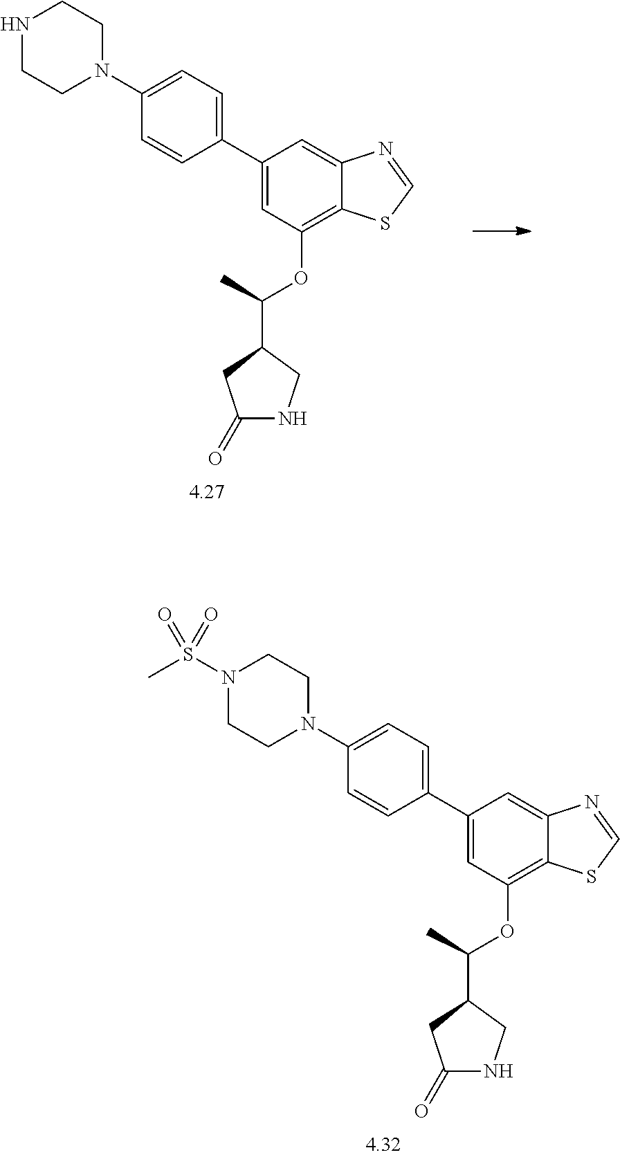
N1CCN(C2=CC=C(C3=CC(OC(C4CC(=O)NC4)C)=C4C(=C3)N=CS4)C=C2)CC1.N1(S(C)(=O)=O)CCN(C2=CC=C(C3=CC(OC(C4CC(=O)NC4)C)=C4C(=C3)N=CS4)C=C2)CC1
